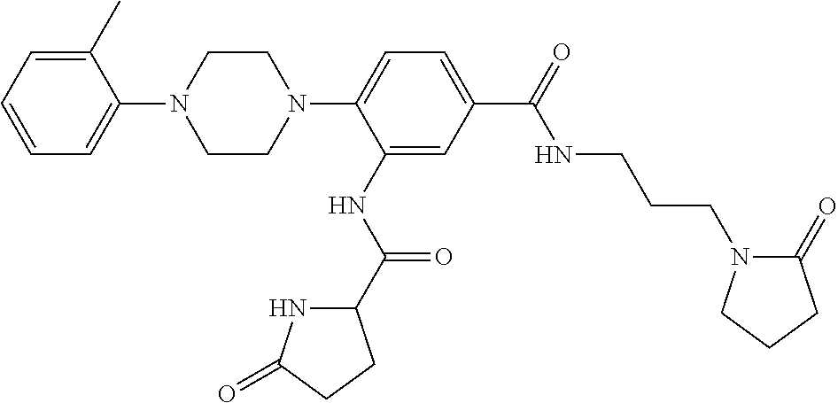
C1=C(C)C(N2CCN(C3=CC=C(C(NCCCN4C(=O)CCC4)=O)C=C3NC(=O)C3NC(=O)CC3)CC2)=CC=C1
